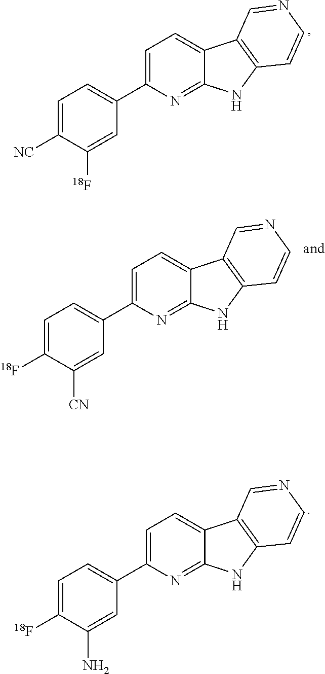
C12=NC(C3=CC=C([NC])C([18F])=C3)=CC=C1C1=C(N2)C=CN=C1.C12=NC(C3=CC=C([18F])C([CN])=C3)=CC=C1C1=C(N2)C=CN=C1.C12=NC(C3=CC=C([18F])C(N)=C3)=CC=C1C1=C(N2)C=CN=C1
